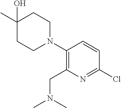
C1(Cl)=NC(CN(C)C)=C(N2CCC(C)(O)CC2)C=C1
